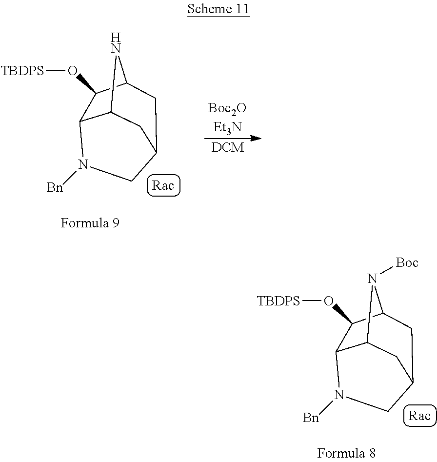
[Bn]N1C2C3N([Boc])C(C2O[TBDPS])CC(C3)C1.[DCM].[Boc2OEt3N].[Bn]N1C2C3NC(C2O[TBDPS])CC(C3)C1
